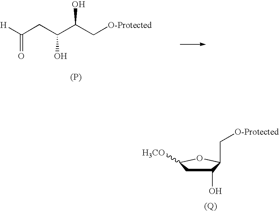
[H]C(CC(C(C[O-Protected])O)O)=O.[(P)].C1(O)CC([H3CO])OC1C[O-Protected]
